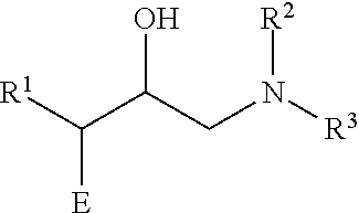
[R1]C(C(CN([R3])[R2])O)[E]
